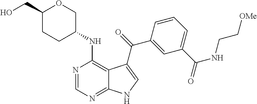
C1=C(C(NCC[OMe])=O)C=C(C(=O)C2=CNC3=NC=NC(NC4COC(CO)CC4)=C32)C=C1
